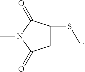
CN1C(=O)CC(SC)C1=O
